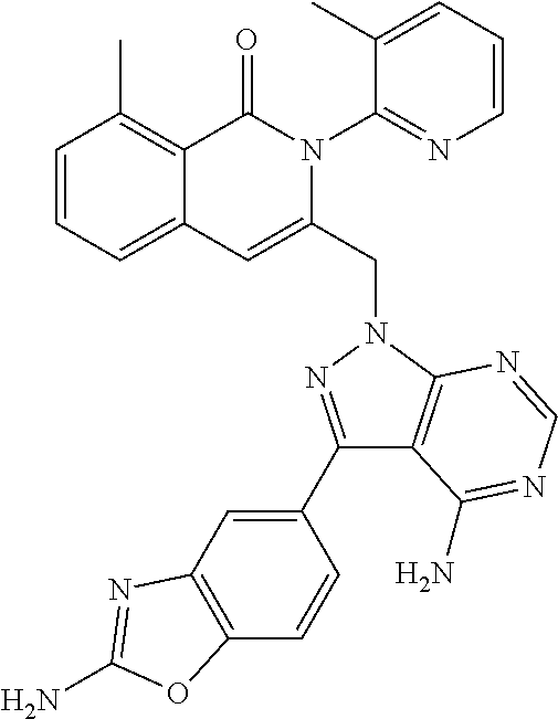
C1=CC=C2C(=C1C)C(=O)N(C1=NC=CC=C1C)C(CN1C3=C(C(C4=CC5=C(C=C4)OC(N)=N5)=N1)C(N)=NC=N3)=C2
